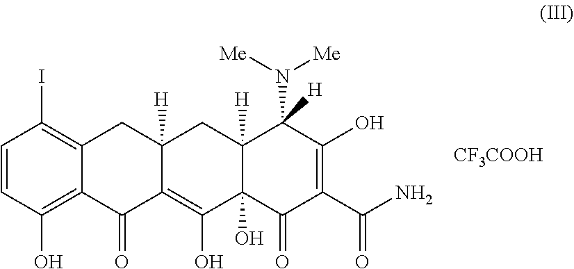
C1=CC(O)=C2C(=C1I)CC1([H])C(=C(O)C3(O)C([H])(C1)C(N([Me])[Me])([H])C(O)=C(C(=O)N)C3=O)C2=O.[CF3COOH]
